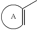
C(=C)C
